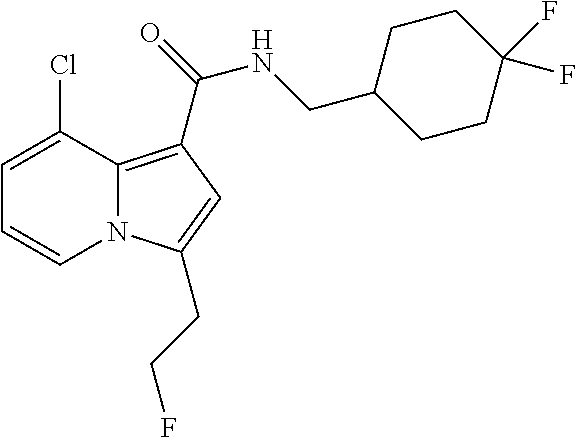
C1=C(Cl)C2=C(C(=O)NCC3CCC(F)(F)CC3)C=C(CCF)N2C=C1
